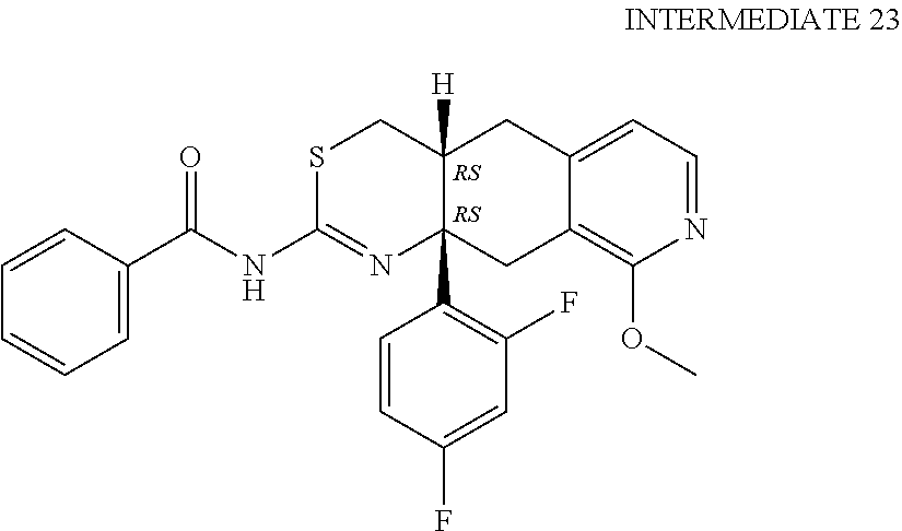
C1=C(C(NC2=NC3(C4=C(F)C=C(F)C=C4)C([H])(CS2)CC2=CC=NC(OC)=C2C3)=O)C=CC=C1
